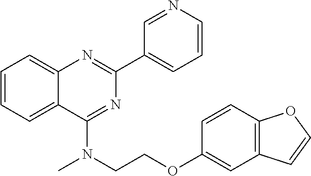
C1=CC=C2C(=C1)N=C(C1=CC=CN=C1)N=C2N(C)CCOC1=CC2=C(C=C1)OC=C2
